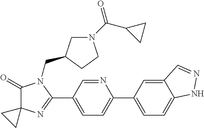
C1(=O)C2(N=C(C3=CC=C(C4=CC=C5C(=C4)C=NN5)N=C3)N1CC1CN(C(C3CC3)=O)CC1)CC2
